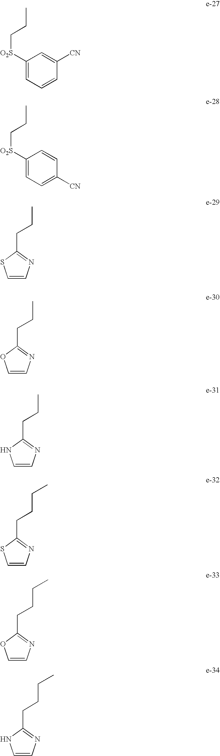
C1([O2S]CCC)=CC=CC([CN])=C1.C1([O2S]CCC)=CC=C([CN])C=C1.CCCC1=NC=CS1.CCCC1=NC=CO1.CCCC1=NC=CN1.C(CCC1=NC=CS1)C.C(CCC1=NC=CO1)C.C(CCC1=NC=CN1)C
